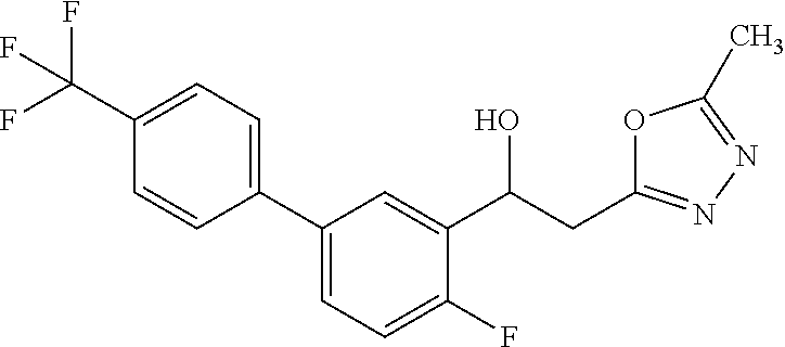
C1(C(F)(F)F)=CC=C(C2=CC=C(F)C(C(CC3=NN=C(C)O3)O)=C2)C=C1
